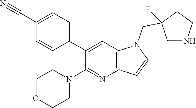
C1=C(C#N)C=CC(C2=CC3=C(N=C2N2CCOCC2)C=CN3CC2(F)CNCC2)=C1
